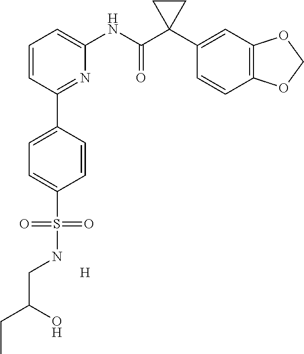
C1=CC(C2=CC=C(S(NCC(CC)O)(=O)=O)C=C2)=NC(NC(C2(C3=CC4=C(C=C3)OCO4)CC2)=O)=C1.[H]
